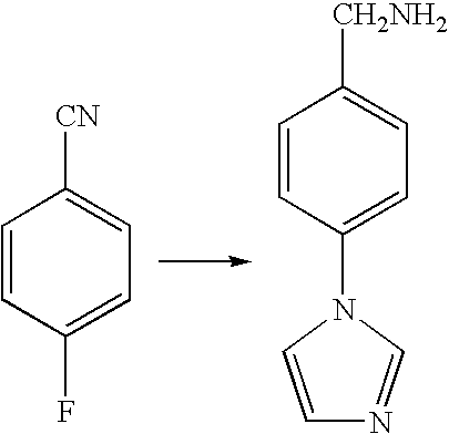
C1=CC(F)=CC=C1[CN].C1=CC(N2C=NC=C2)=CC=C1[CH2NH2]
